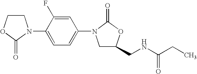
C1COC(=O)N1C1=CC=C(N2CC(CNC(CC)=O)OC2=O)C=C1F
